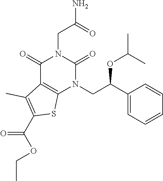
C12=C(N(CC(C3=CC=CC=C3)OC(C)C)C(=O)N(CC(N)=O)C1=O)SC(C(OCC)=O)=C2C
